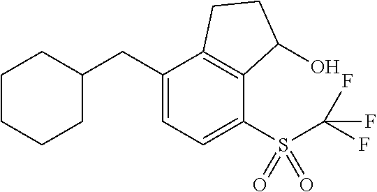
C1(CC2CCCCC2)=CC=C(S(=O)(=O)C(F)(F)F)C2=C1CCC2O
